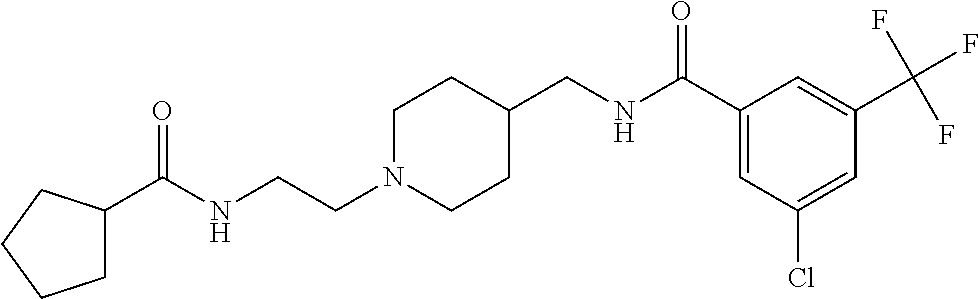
C1C(C(NCCN2CCC(CNC(C3=CC(Cl)=CC(C(F)(F)F)=C3)=O)CC2)=O)CCC1
